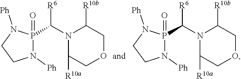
N1(C([R6])P2(=O)N([Ph])CCN2[Ph])C([R10a])COCC1[R10b].N1(C([R6])P2(=O)N([Ph])CCN2[Ph])C([R10a])COCC1[R10b]
